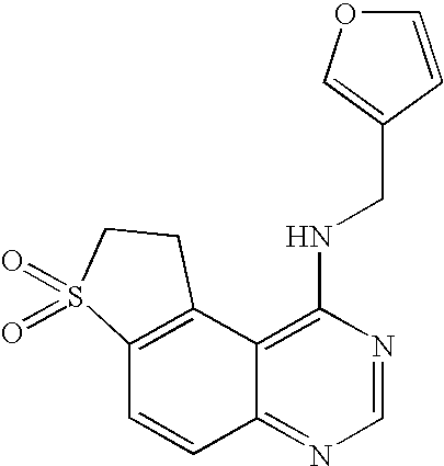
C12=C(C3=C(NCC4=COC=C4)N=CN=C3C=C1)CCS2(=O)=O
